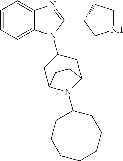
C1=CC=C2C(=C1)N=C(C1CNCC1)N2C1CC2N(C3CCCCCCC3)C(C1)CC2
